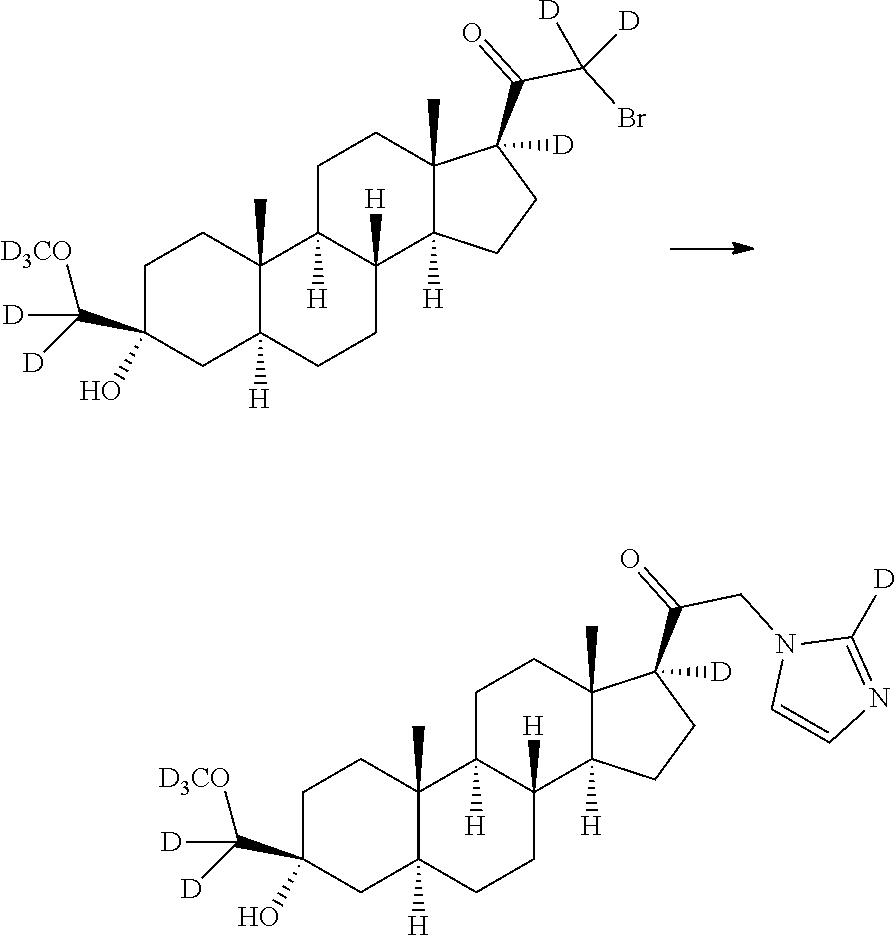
C1C(C([D3CO])([D])[D])(O)CC2([H])C(C)(C1)C1([H])C([H])(CC2)C2([H])C(C)(CC1)C(C(=O)C(Br)([D])[D])([D])CC2.C1C(C([D3CO])([D])[D])(O)CC2([H])C(C)(C1)C1([H])C([H])(CC2)C2([H])C(C)(CC1)C(C(=O)CN1C=CN=C1[D])([D])CC2
